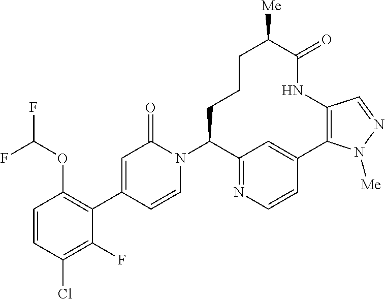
C1=CC(Cl)=C(F)C(C2=CC(=O)N(C3C4=NC=CC(=C4)C4=C(NC(=O)C([Me])CCC3)C=NN4[Me])C=C2)=C1OC(F)F
